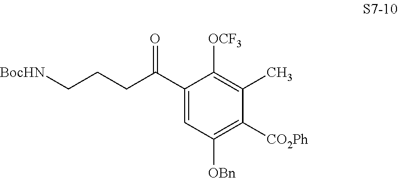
C1(C(CCC[BocHN])=O)=CC([OBn])=C([CO2Ph])C(C)=C1[OCF3]
